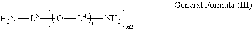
[L3](O[L4]N)N
